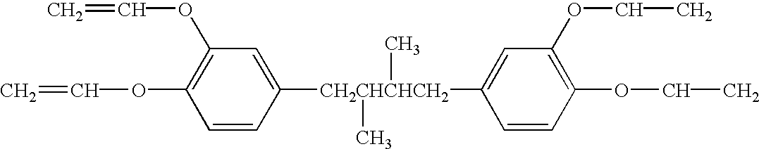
C1=CC([CH2CHCHCH2](C)(C)C2=CC(OCC)=C(OCC)C=C2)=CC(OC=C)=C1OC=C
